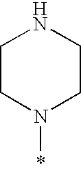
*N1CCNCC1
